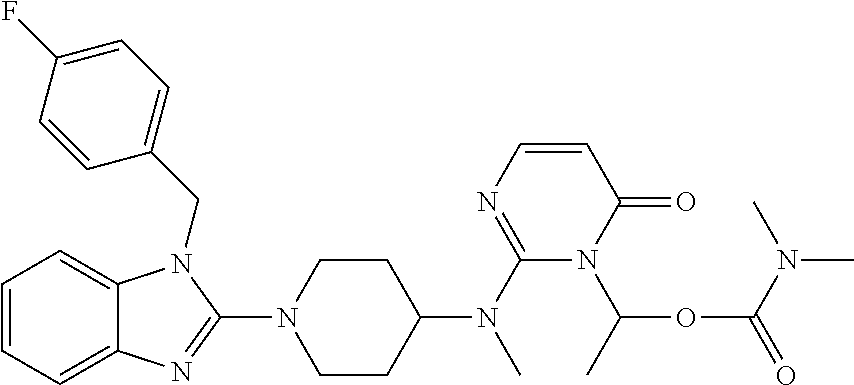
C1=CC=C2C(=C1)N(CC1=CC=C(F)C=C1)C(N1CCC(N(C3=NC=CC(=O)N3C(OC(=O)N(C)C)C)C)CC1)=N2
